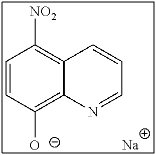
C1=CC([O-])=C2C(=C1[NO2])C=CC=N2.[Na]
